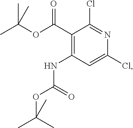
C1(C(OC(C)(C)C)=O)=C(NC(OC(C)(C)C)=O)C=C(Cl)N=C1Cl
